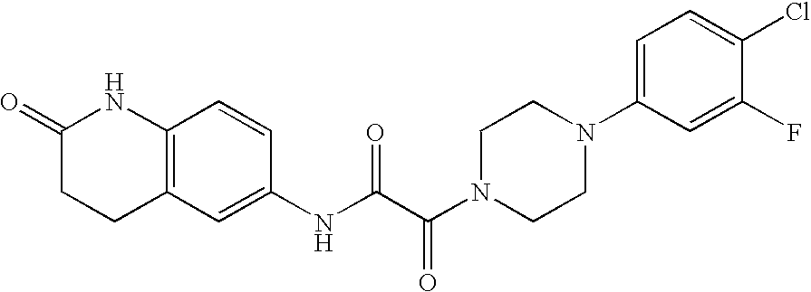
C12=C(C=CC(NC(C(N3CCN(C4=CC=C(Cl)C(F)=C4)CC3)=O)=O)=C1)NC(=O)CC2
